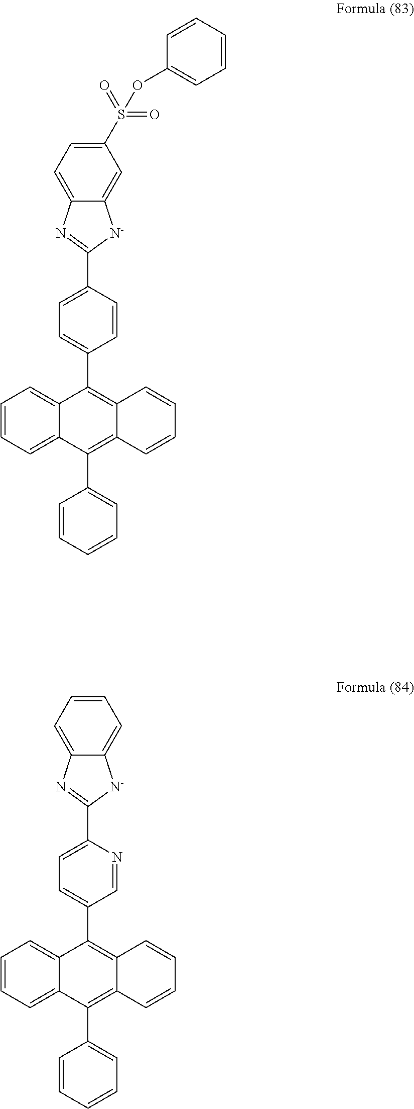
C1=CC=CC=C1C1=C2C(=C(C3=CC=C(C4=NC5=CC=C(S(=O)(=O)OC6=CC=CC=C6)C=C5[N-]4)C=C3)C3=CC=CC=C31)C=CC=C2.C1=CC=CC=C1C1=C2C(=C(C3=CC=C(C4=NC5=CC=CC=C5[N-]4)N=C3)C3=CC=CC=C31)C=CC=C2
